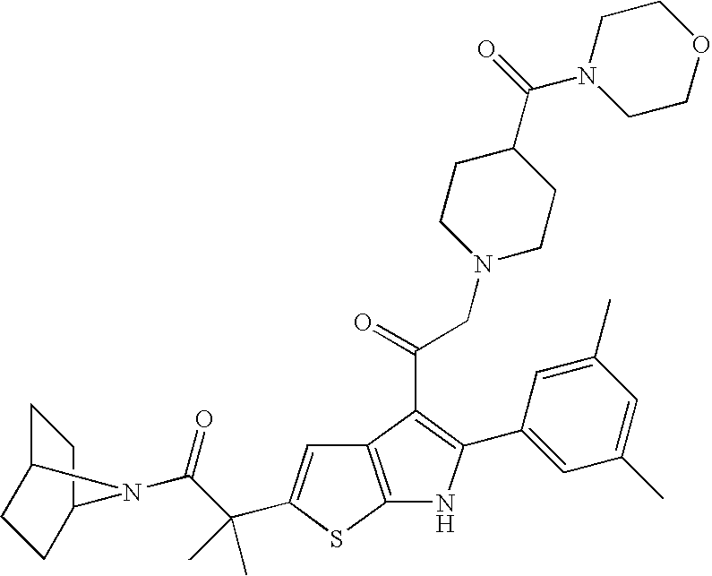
C12=C(SC(C(C(=O)N3C4CCC3CC4)(C)C)=C1)NC(C1=CC(C)=CC(C)=C1)=C2C(=O)CN1CCC(C(=O)N2CCOCC2)CC1
